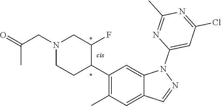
N1(CC(=O)C)CCC(C2=C(C)C=C3C(=C2)N(C2=CC(Cl)=NC(C)=N2)N=C3)C(F)C1
